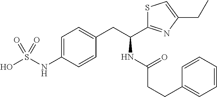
C1=C(NS(O)(=O)=O)C=CC(CC(NC(CCC2=CC=CC=C2)=O)C2=NC(CC)=CS2)=C1
